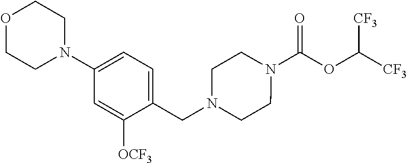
N1(C(OC([CF3])[CF3])=O)CCN(CC2=CC=C(N3CCOCC3)C=C2[OCF3])CC1
